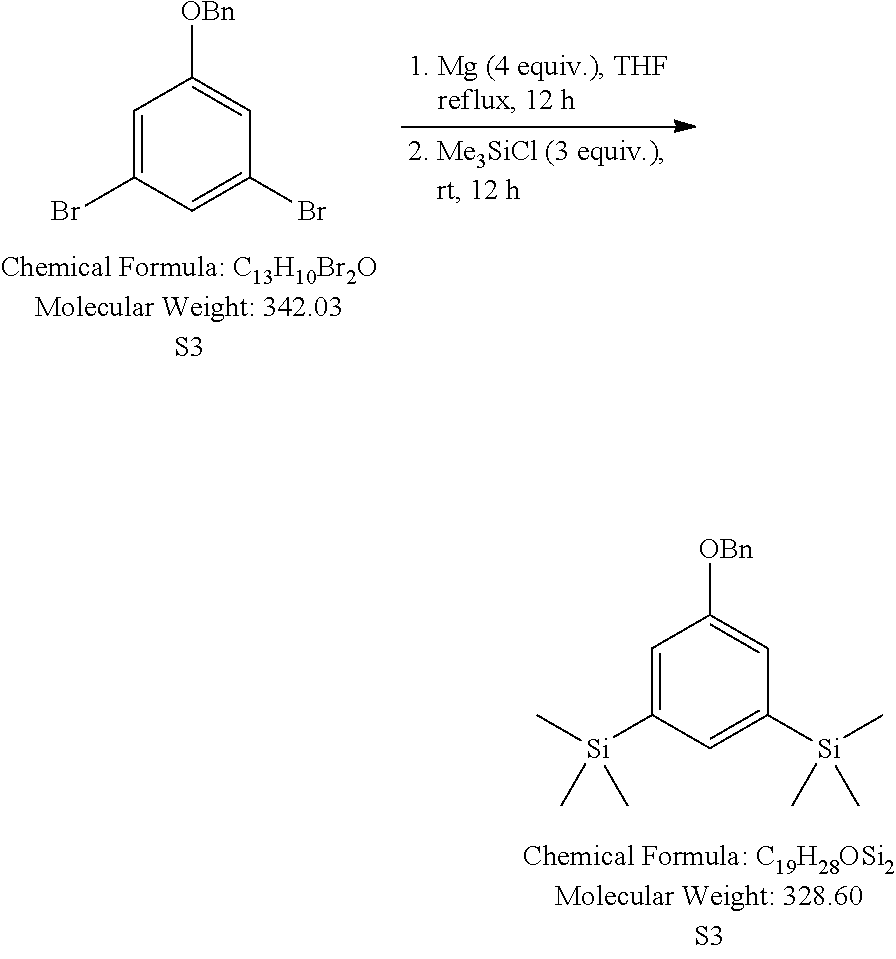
C1=C(Br)C=C(Br)C=C1[OBn].C1=C([Si](C)(C)C)C=C([Si](C)(C)C)C=C1[OBn]
